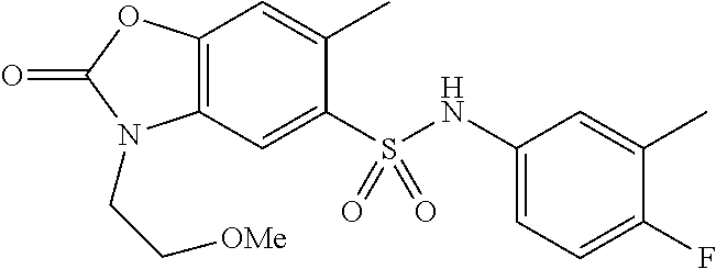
C1(C)=CC2=C(C=C1S(NC1=CC=C(F)C(C)=C1)(=O)=O)N(CC[OMe])C(=O)O2
